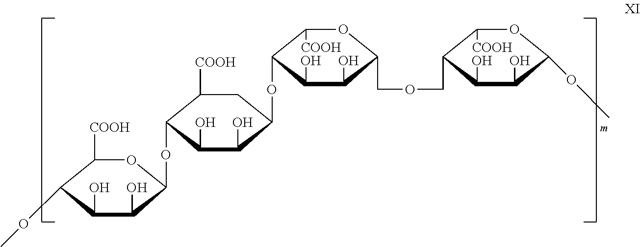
C1(O)C(O)C(OC2C(O)C(O)C(OC3C(O)C(O)C(COCC4C(O)C(O)C(OC)OC4[COOH])OC3[COOH])CC2[COOH])OC([COOH])C1OC
